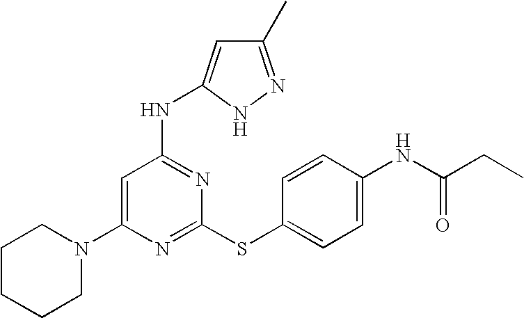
C1CCCN(C2=CC(NC3=CC(C)=NN3)=NC(SC3=CC=C(NC(=O)CC)C=C3)=N2)C1
